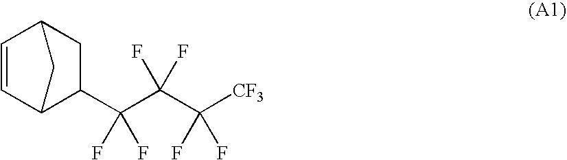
C1=CC2CC(C(C(C([CF3])(F)F)(F)F)(F)F)C1C2
